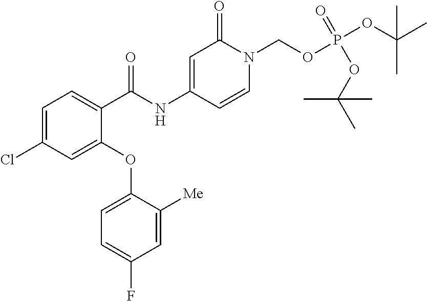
C1=C(Cl)C=C(OC2=CC=C(F)C=C2[Me])C(C(NC2=CC(=O)N(COP(OC(C)(C)C)(OC(C)(C)C)=O)C=C2)=O)=C1
